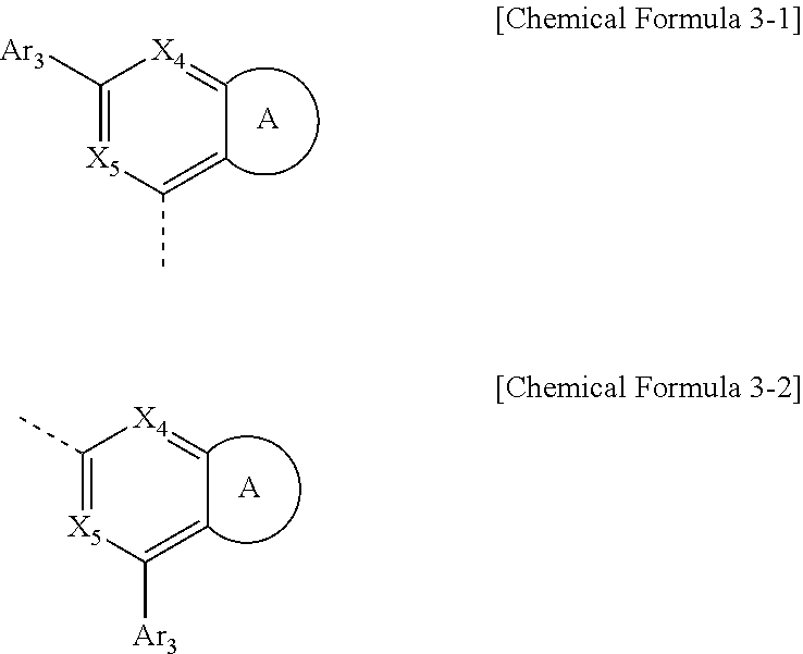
C1([Ar3])=[X5]C(C)=CC=[X4]1.[A].C1(C)=[X5]C([Ar3])=CC=[X4]1.[A]
